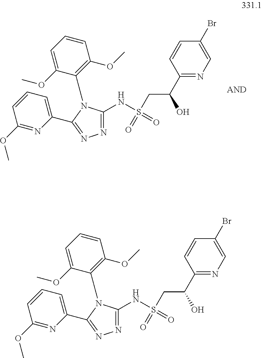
C1=CC=C(OC)C(N2C(NS(=O)(=O)CC(C3=NC=C(Br)C=C3)O)=NN=C2C2=CC=CC(OC)=N2)=C1OC.C1=CC=C(OC)C(N2C(NS(=O)(=O)CC(C3=NC=C(Br)C=C3)O)=NN=C2C2=CC=CC(OC)=N2)=C1OC
